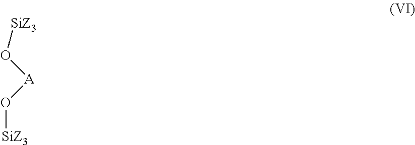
[SiZ3]O[A]O[SiZ3]
